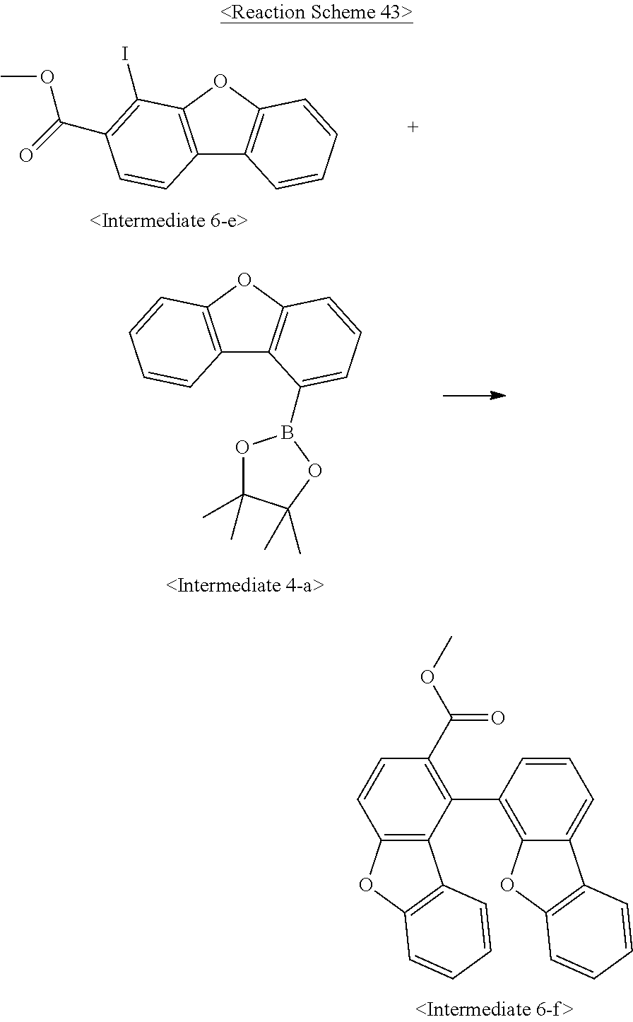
C12=C(OC3=C1C=CC=C3)C(I)=C(C(=O)OC)C=C2.C12=C(OC3=C1C(B1OC(C)(C)C(C)(C)O1)=CC=C3)C=CC=C2.C12=C(C(C3=C4C(=CC=C3)C3=C(O4)C=CC=C3)=C(C(OC)=O)C=C1)C1=C(O2)C=CC=C1
